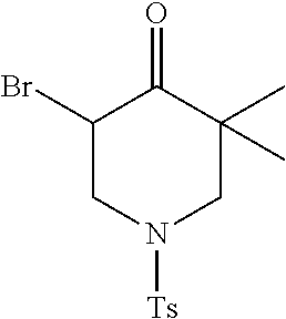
C1(Br)CN([Ts])CC(C)(C)C1=O
